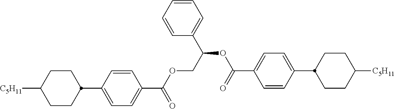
C1CC(C2=CC=C(C(OCC(OC(C3=CC=C(C4CCC([C5H11])CC4)C=C3)=O)C3=CC=CC=C3)=O)C=C2)CCC1[C5H11]
